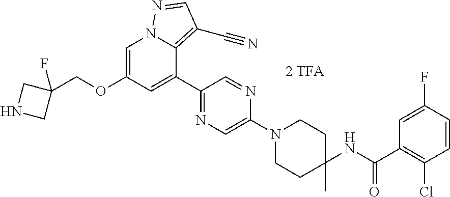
C1(COC2=CN3C(=C(C#N)C=N3)C(C3=NC=C(N4CCC(C)(NC(C5=C(Cl)C=CC(F)=C5)=O)CC4)N=C3)=C2)(F)CNC1
